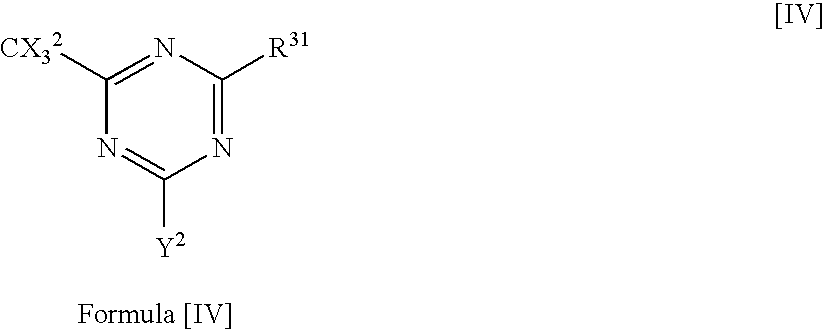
N1=C([R31])N=C([CX32])N=C1[Y2]
